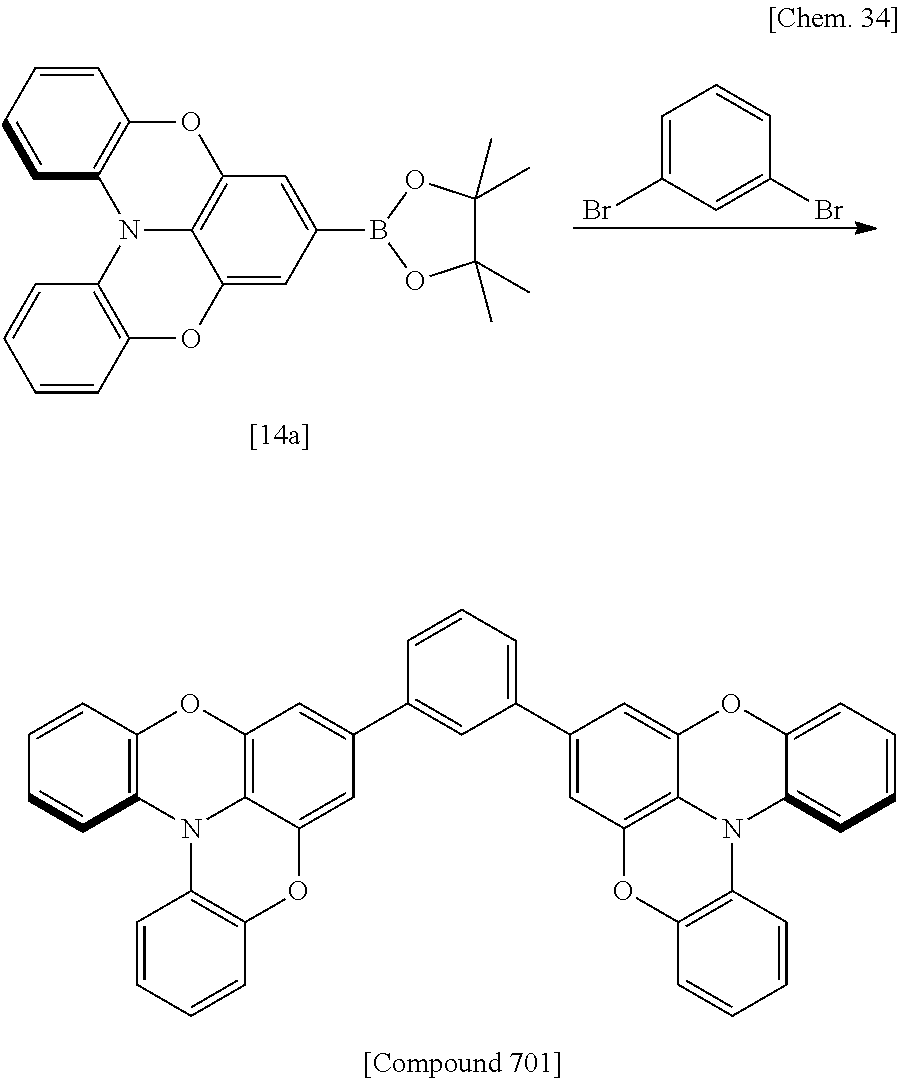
C1=CC=CC2=C1OC1=C3N2C2=C(OC3=CC(B3OC(C)(C)C(C)(C)O3)=C1)C=CC=C2.C1=C(Br)C=C(Br)C=C1.C1=CC=CC2=C1OC1=C3N2C2=C(OC3=CC(C3=CC(C4=CC5=C6N(C7=CC=CC=C7OC6=C4)C4=C(O5)C=CC=C4)=CC=C3)=C1)C=CC=C2
